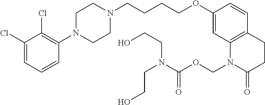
C1=C(Cl)C(Cl)=C(N2CCN(CCCCOC3=CC4=C(C=C3)CCC(=O)N4COC(N(CCO)CCO)=O)CC2)C=C1
